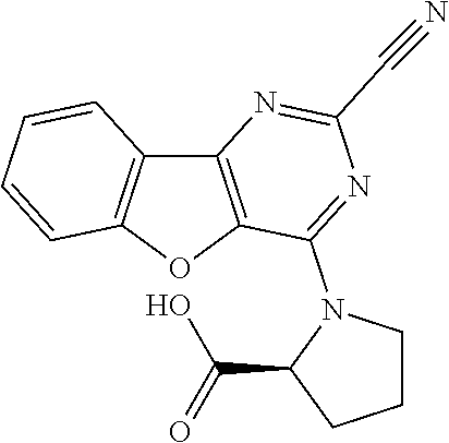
C12=C(OC3=C1C=CC=C3)C(N1C(C(=O)O)CCC1)=NC(C#N)=N2
